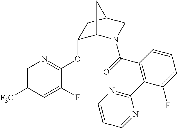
C1=C([F3C])C=C(F)C(OC2C3N(C(=O)C4=C(C5=NC=CC=N5)C(F)=CC=C4)CC(C2)C3)=N1
